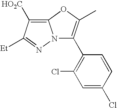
C1=C(Cl)C=CC(C2=C(C)OC3=C([HO2C])C([Et])=NN23)=C1Cl
